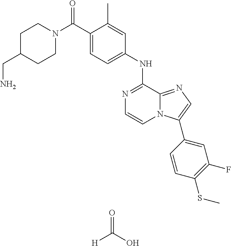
N1=C(NC2=CC=C(C(N3CCC(CN)CC3)=O)C(C)=C2)C2=NC=C(C3=CC(F)=C(SC)C=C3)N2C=C1.O=C(O)[H]
